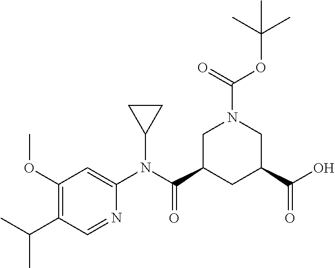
C1(OC)=C(C(C)C)C=NC(N(C(C2CC(C(O)=O)CN(C(=O)OC(C)(C)C)C2)=O)C2CC2)=C1
